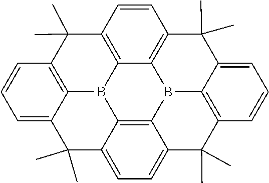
C1=C2C(C)(C)C3=CC=C4C(C)(C)C5=C6C(=CC=C5)C(C)(C)C5=C7C8=C(C=C5)C(C)(C)C(=C2B8C3=C4B76)C=C1
